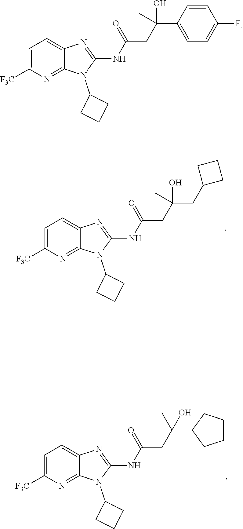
N(C1=NC2=CC=C([F3C])N=C2N1C1CCC1)C(CC(C1=CC=C(F)C=C1)(C)O)=O.N(C1=NC2=CC=C([F3C])N=C2N1C1CCC1)C(CC(CC1CCC1)(C)O)=O.N(C1=NC2=CC=C([F3C])N=C2N1C1CCC1)C(CC(C1CCCC1)(C)O)=O
